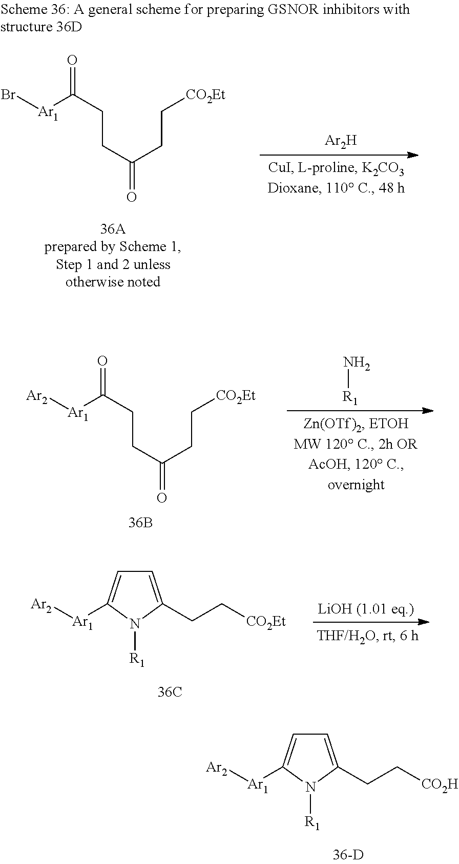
[R1]N1C(CC[CO2H])=CC=C1[Ar1][Ar2].Br[Ar1]C(CCC(CC[CO2Et])=O)=O.[Ar2H].[Ar2][Ar1]C(CCC(CC[CO2Et])=O)=O.N[R1].[R1]N1C(CC[CO2Et])=CC=C1[Ar1][Ar2]
